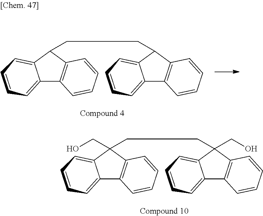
C12=CC=CC=C1C(CCC1C3=C(C4=CC=CC=C41)C=CC=C3)C1=C2C=CC=C1.C12=CC=CC=C1C(CO)(CCC1(CO)C3=C(C4=CC=CC=C41)C=CC=C3)C1=C2C=CC=C1
